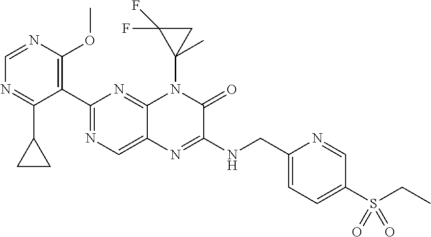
C1(C2=NC=C3C(=N2)N(C2(C)CC2(F)F)C(=O)C(NCC2=CC=C(S(=O)(=O)CC)C=N2)=N3)=C(OC)N=CN=C1C1CC1
